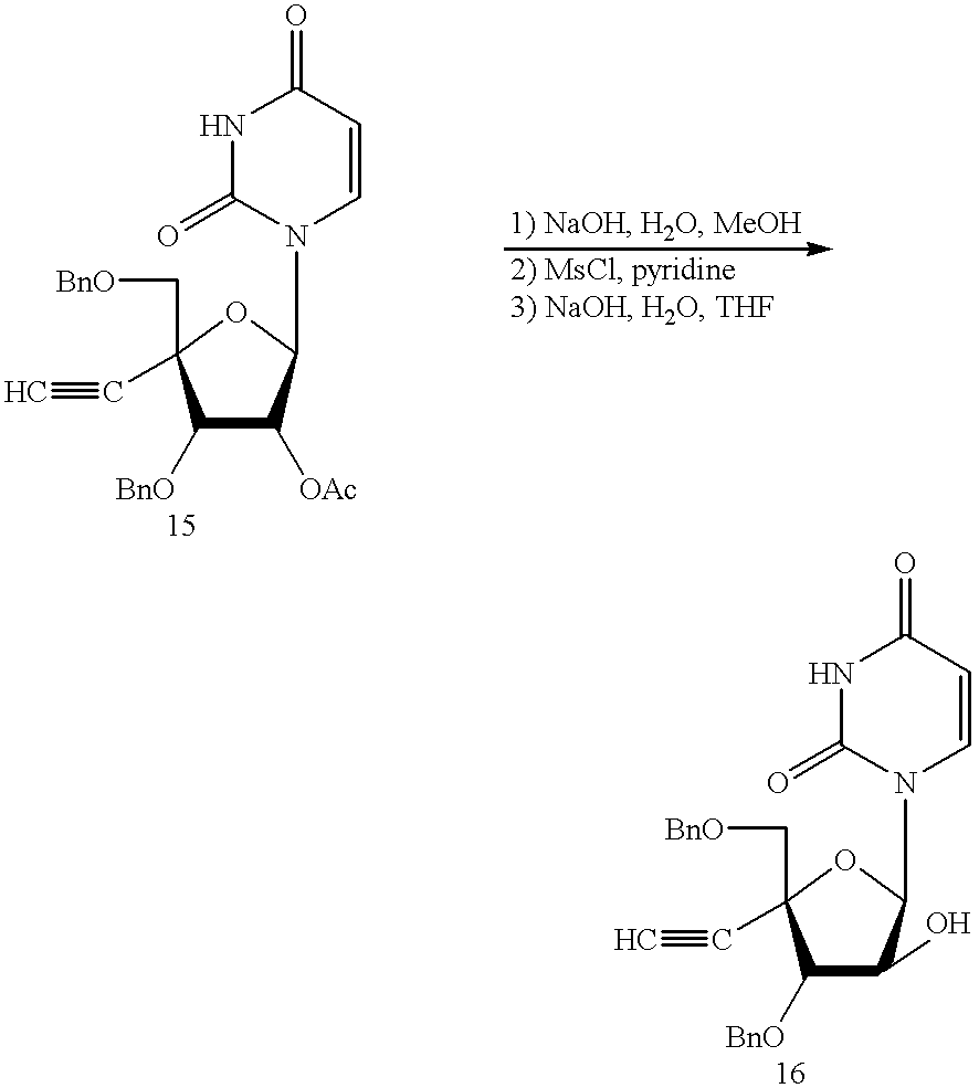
C1([BnO])C([OAc])C(N2C=CC(=O)NC2=O)OC1(C[BnO])C#C.C1([BnO])C(O)C(N2C=CC(=O)NC2=O)OC1(C[BnO])C#C
